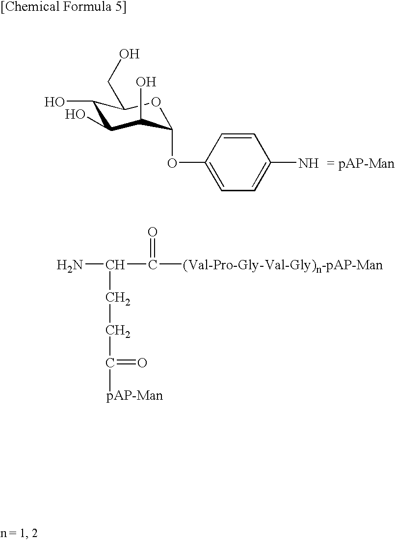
C1(O)C(O)C(O)C(OC2=CC=C(N)C=C2)OC1CO.NC(C([(Val-Pro-Gly-Val-Gly)n-pAP-Man])=O)CCC(=O)[pAP-Man]
